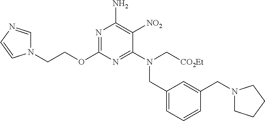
N1=C(OCCN2C=NC=C2)N=C(N(C[CO2Et])CC2=CC=CC(CN3CCCC3)=C2)C([NO2])=C1N
